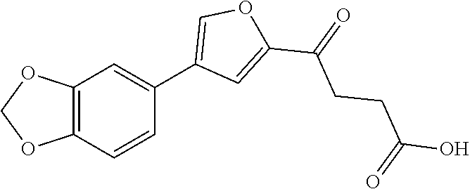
C(C(O)=O)CC(C1=CC(C2=CC3=C(C=C2)OCO3)=CO1)=O
